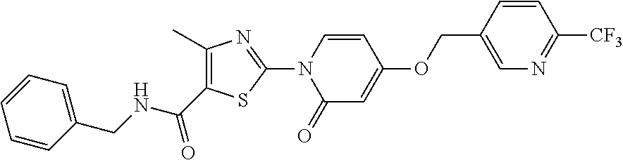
C1=CN(C2=NC(C)=C(C(NCC3=CC=CC=C3)=O)S2)C(=O)C=C1OCC1=CN=C([CF3])C=C1
